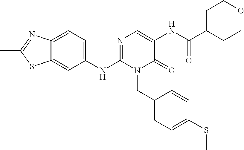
C1(NC2=NC=C(NC(C3CCOCC3)=O)C(=O)N2CC2=CC=C(SC)C=C2)=CC=C2C(=C1)SC(C)=N2
